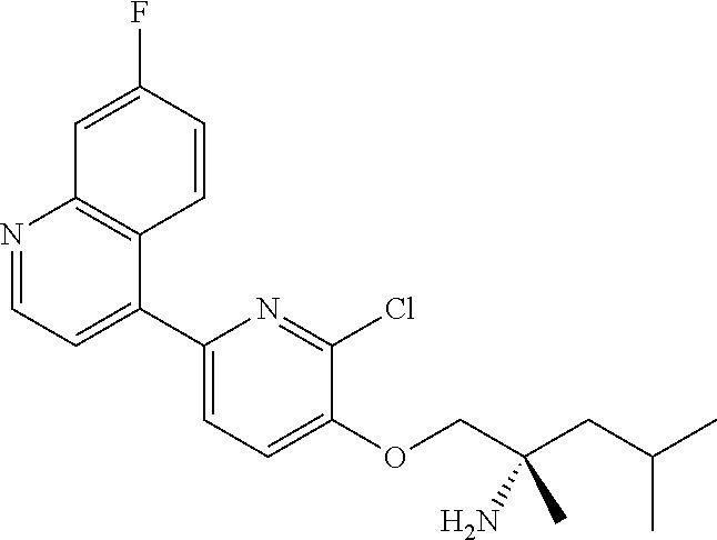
N1=CC=C(C2=CC=C(OCC(CC(C)C)(N)C)C(Cl)=N2)C2=C1C=C(F)C=C2
